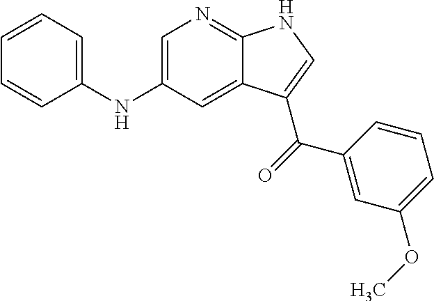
C12=CC(NC3=CC=CC=C3)=CN=C1NC=C2C(=O)C1=CC(OC)=CC=C1
